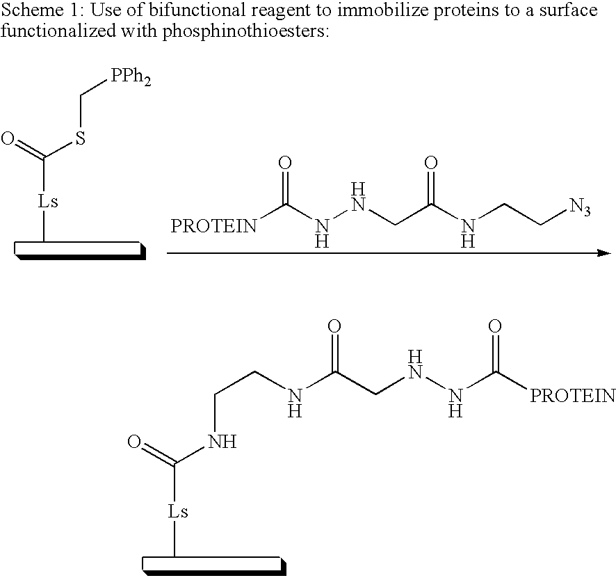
[Ls](C)C(NCCNC(CNNC([PROTEIN])=O)=O)=O.[Ls](C)C(SC[PPh2])=O.[PROTEIN]C(NNCC(NCC[N3])=O)=O
